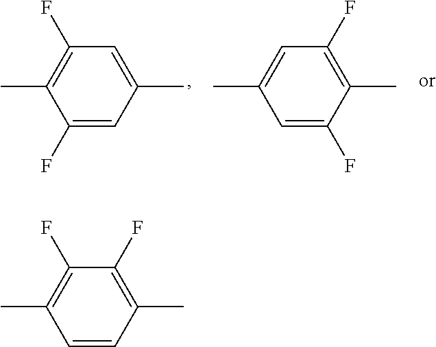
C1(F)=CC(C)=CC(F)=C1C.C1(F)=CC(C)=CC(F)=C1C.C1=CC(C)=C(F)C(F)=C1C
